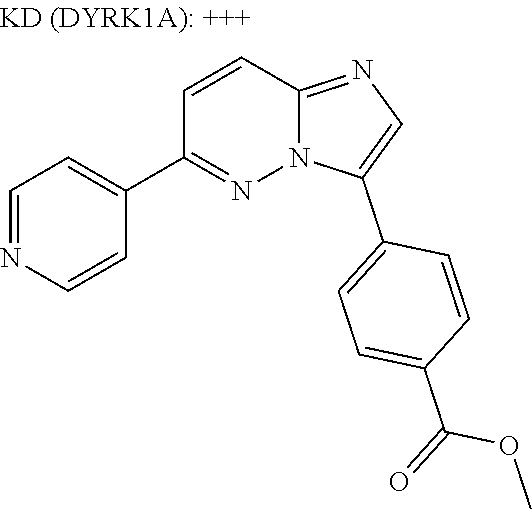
C1=NC=CC(C2=NN3C(=NC=C3C3=CC=C(C(=O)OC)C=C3)C=C2)=C1
